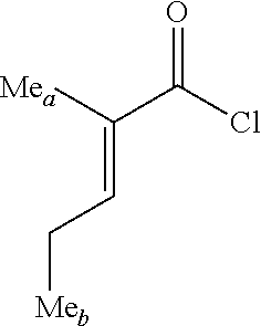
C(=CC[Meb])(C(Cl)=O)[Mea]
